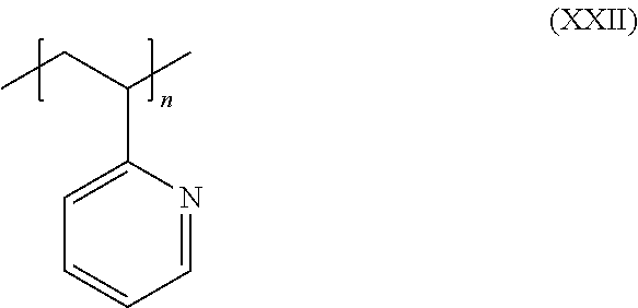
C1=CC=NC(C(CC)C)=C1
